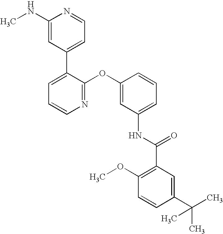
C1(NC)=CC(C2=CC=CN=C2OC2=CC(NC(C3=C(OC)C=CC(C(C)(C)C)=C3)=O)=CC=C2)=CC=N1
